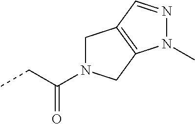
CCC(=O)N1CC2=C(C1)N(C)N=C2
